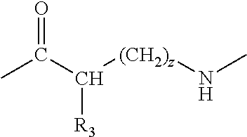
CC(C([(CH2)z]NC)[R3])=O
